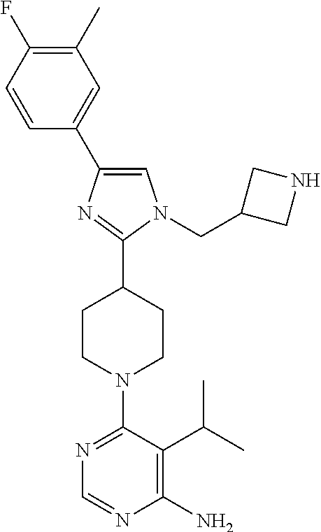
C1=C(C2=CC(C)=C(F)C=C2)N=C(C2CCN(C3=NC=NC(N)=C3C(C)C)CC2)N1CC1CNC1
